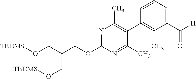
C(C(COC1=NC(C)=C(C2=C(C)C(C([H])=O)=CC=C2)C(C)=N1)CO[TBDMS])O[TBDMS]
